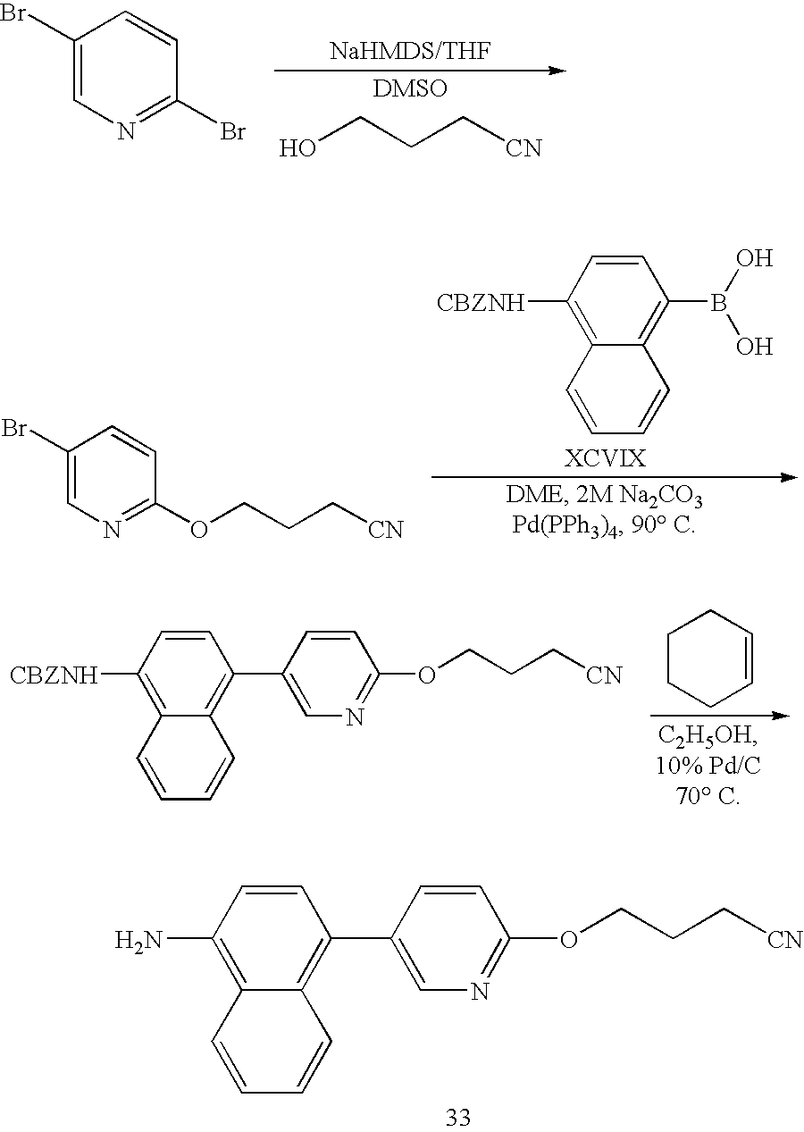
C1(Br)=CN=C(Br)C=C1.OCCC[CN].C1(Br)=CN=C(OCCC[CN])C=C1.C1([CBZNH])=C2C(=C(B(O)O)C=C1)C=CC=C2.C1([CBZNH])=C2C(=C(C3=CN=C(OCCC[CN])C=C3)C=C1)C=CC=C2.C1CCC=CC1.C1(N)=C2C(=C(C3=CN=C(OCCC[CN])C=C3)C=C1)C=CC=C2
